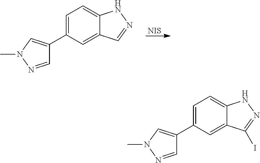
[NIS].C1=C(C2=CN(C)N=C2)C=C2C(=C1)NN=C2.C1=C(C2=CN(C)N=C2)C=C2C(=C1)NN=C2I
